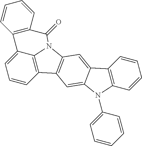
C1=CC2=C3C(=C1)C1=C(C=CC=C1)C(=O)N3C1=C2C=C2C(=C1)C1=C(N2C2=CC=CC=C2)C=CC=C1
